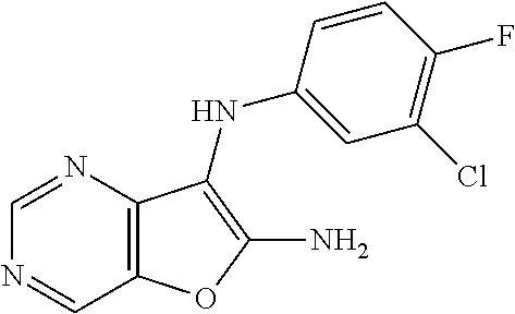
C1=NC=NC2=C1OC(N)=C2NC1=CC(Cl)=C(F)C=C1
